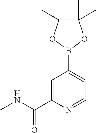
C1(C)(C)C(C)(C)OB(C2=CC=NC(C(=O)NC)=C2)O1
